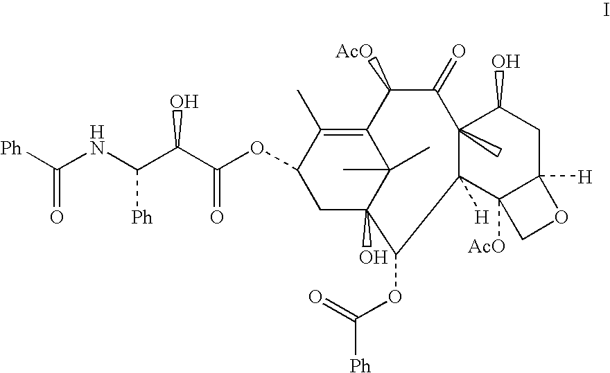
C1C2(O)C(C)(C)C(=C(C)C1OC(C(C(NC([Ph])=O)[Ph])O)=O)C([AcO])C(=O)C1(C)C([H])(C3([AcO])C([H])(CC1O)OC3)C2OC(=O)[Ph]
